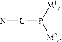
N[L1]P([M2z])[M1y]
